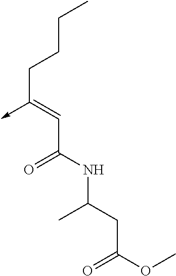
C(C(NC(CC(OC)=O)C)=O)=C(CCCC)->C
